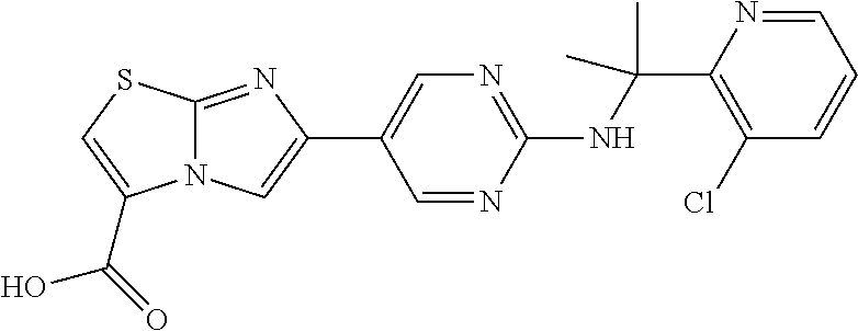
C1(NC(C2=C(Cl)C=CC=N2)(C)C)=NC=C(C2=CN3C(=N2)SC=C3C(=O)O)C=N1
